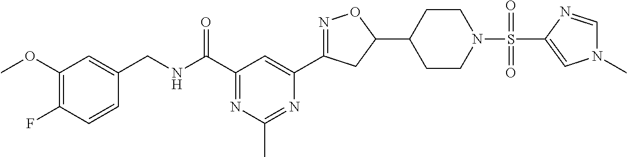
C1(OC)=C(F)C=CC(CNC(C2=NC(C)=NC(C3=NOC(C4CCN(S(C5=CN(C)C=N5)(=O)=O)CC4)C3)=C2)=O)=C1
